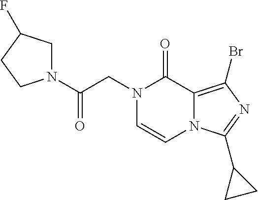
N1(CC(=O)N2CC(F)CC2)C=CN2C(=C(Br)N=C2C2CC2)C1=O
